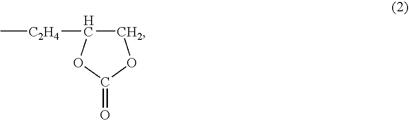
C1C([C2H4]C)OC(=O)O1
